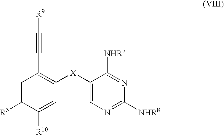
C1=C([R3])C([R10])=CC([X]C2=CN=C([NHR8])N=C2[NHR7])=C1C#C[R9]
